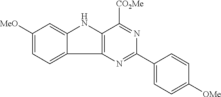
C1([MeO])=CC=C2C(=C1)NC1=C2N=C(C2=CC=C([OMe])C=C2)N=C1[CO2Me]
